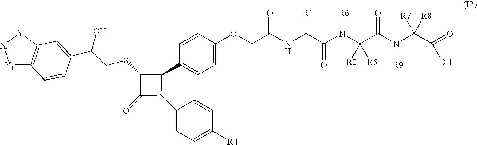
O(CC(NC(C(N(C(C(N([R9])C(C(=O)O)([R7])[R8])=O)([R2])[R5])[R6])=O)[R1])=O)C1=CC=C(C2C(SCC(O)C3=CC4=C([Y1][X][Y]4)C=C3)C(=O)N2C2=CC=C([R4])C=C2)C=C1
